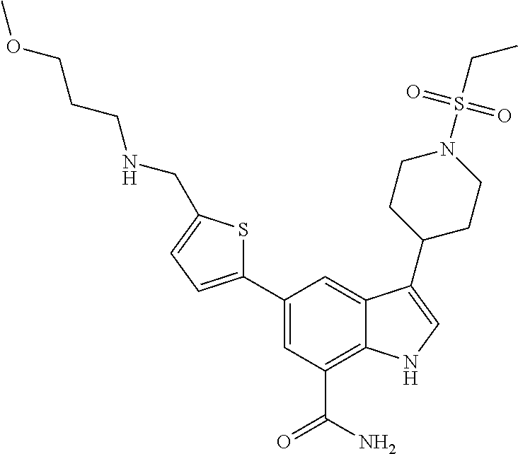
C1(C2=CC(C(N)=O)=C3C(=C2)C(C2CCN(S(CC)(=O)=O)CC2)=CN3)=CC=C(CNCCCOC)S1
